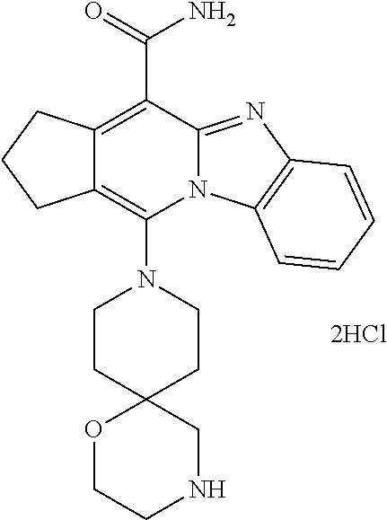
[2HCl].C12=C(C(=O)N)C3=NC4=C(N3C(N3CCC5(CC3)CNCCO5)=C1CCC2)C=CC=C4
